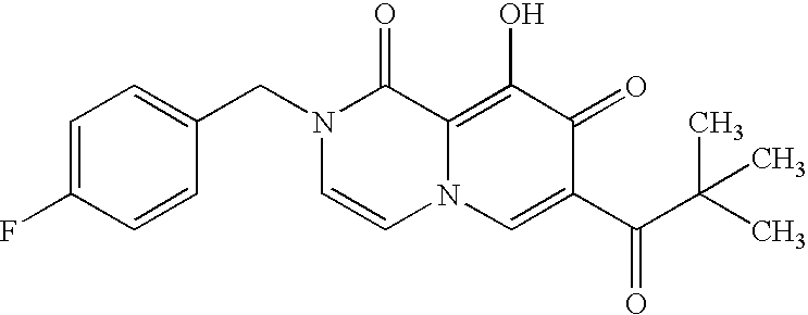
C1=C(CN2C=CN3C(=C(O)C(=O)C(C(C(C)(C)C)=O)=C3)C2=O)C=CC(F)=C1
